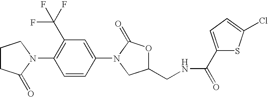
C1CC(=O)N(C2=C(C(F)(F)F)C=C(N3CC(CNC(C4=CC=C(Cl)S4)=O)OC3=O)C=C2)C1
